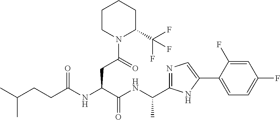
C(NC(C(NC(CCC(C)C)=O)CC(N1C(C(F)(F)F)CCCC1)=O)=O)(C)C1=NC=C(C2=CC=C(F)C=C2F)N1
